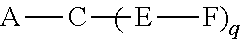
[A]C[E][F)q]
